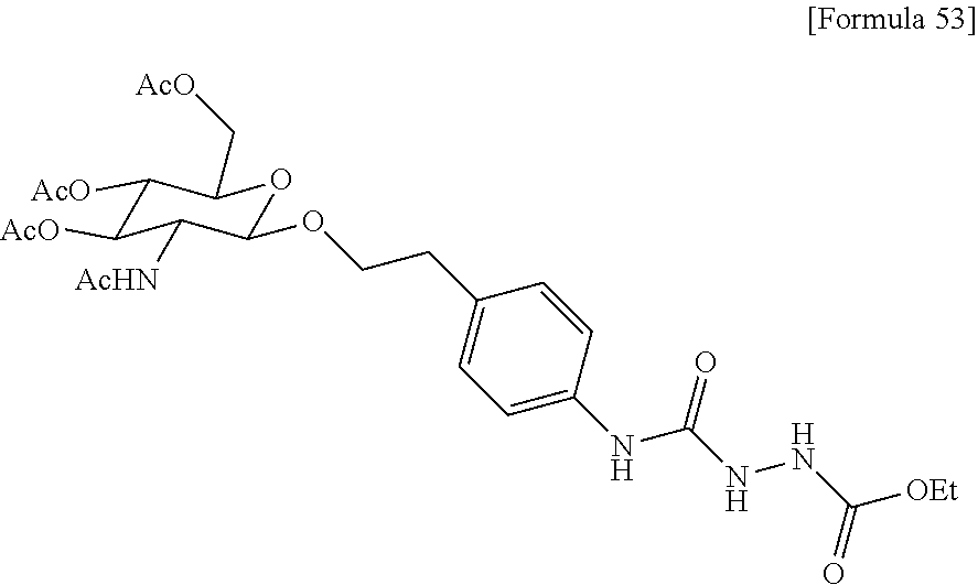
C1([AcO])C([AcO])C([AcHN])C(OCCC2=CC=C(NC(NNC([OEt])=O)=O)C=C2)OC1C[AcO]
